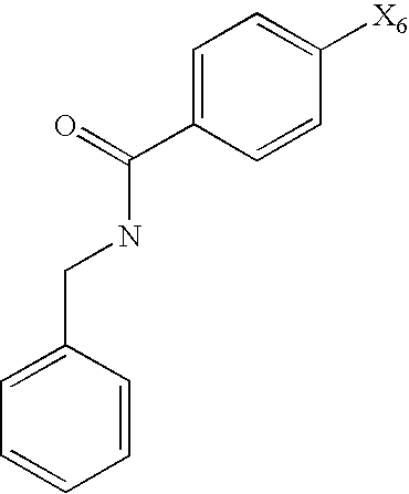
C1=CC(CNC(C2=CC=C([X6])C=C2)=O)=CC=C1
